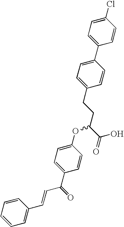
C1(Cl)=CC=C(C2=CC=C(CCC(C(O)=O)OC3=CC=C(C(=O)C=CC4=CC=CC=C4)C=C3)C=C2)C=C1
